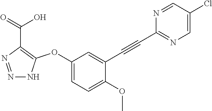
C1(OC2=C(C(=O)O)N=NN2)=CC=C(OC)C(C#CC2=NC=C(Cl)C=N2)=C1
